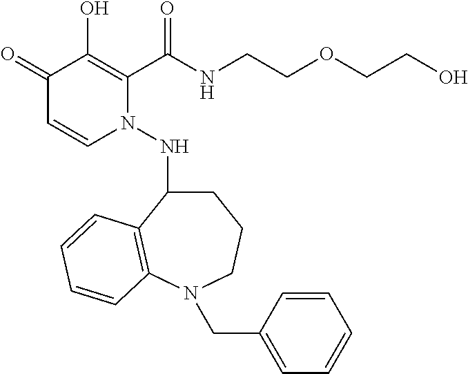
C1(=O)C=CN(NC2CCCN(CC3=CC=CC=C3)C3=C2C=CC=C3)C(C(NCCOCCO)=O)=C1O
